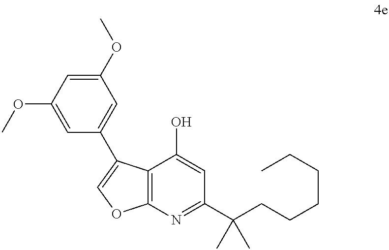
C12=C(N=C(C(CCCCCC)(C)C)C=C1O)OC=C2C1=CC(OC)=CC(OC)=C1
